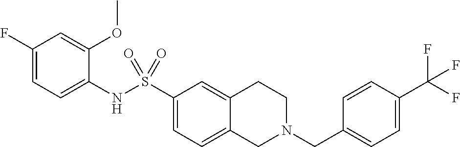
C1(F)=CC=C(NS(C2=CC=C3C(=C2)CCN(CC2=CC=C(C(F)(F)F)C=C2)C3)(=O)=O)C(OC)=C1
